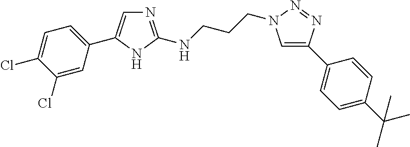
C1(Cl)=CC(C2=CN=C(NCCCN3C=C(C4=CC=C(C(C)(C)C)C=C4)N=N3)N2)=CC=C1Cl
